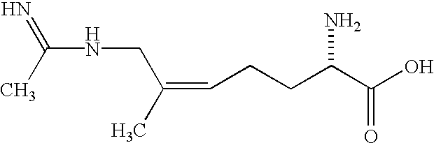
N(C(C)=N)CC(=CCCC(C(O)=O)N)C
